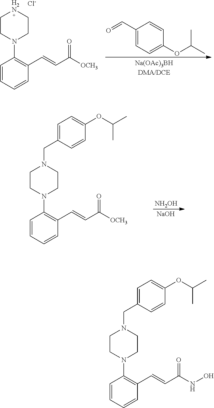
C1=CC=CC(C=CC([OCH3])=O)=C1N1CC[H2N]CC1.C1=C(C=O)C=CC(OC(C)C)=C1.[Cl-].C1=CC=CC(C=CC([OCH3])=O)=C1N1CCN(CC2=CC=C(OC(C)C)C=C2)CC1.[NH2OH].[NaOH].C1=CC=CC(C=CC(NO)=O)=C1N1CCN(CC2=CC=C(OC(C)C)C=C2)CC1
